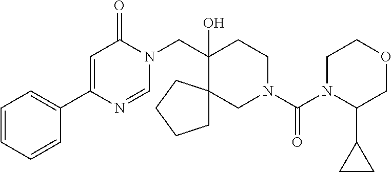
C1=CC=CC(C2=CC(=O)N(CC3(O)CCN(C(=O)N4C(C5CC5)COCC4)CC34CCCC4)C=N2)=C1
